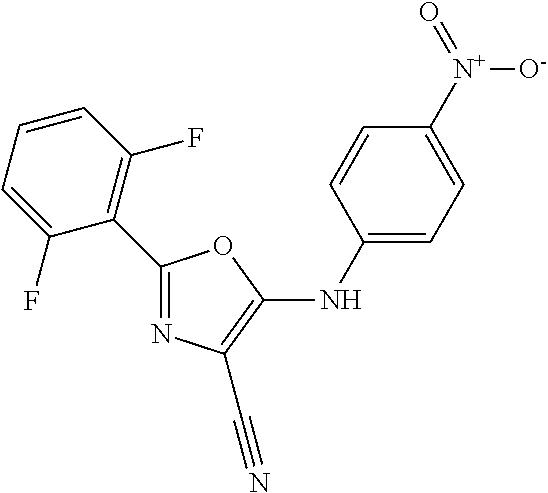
C1(C2=C(F)C=CC=C2F)=NC(C#N)=C(NC2=CC=C([N+](=O)[O-])C=C2)O1
